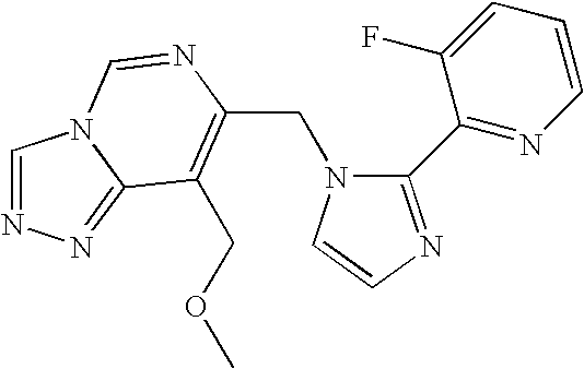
C(N1C(C2=NC=CC=C2F)=NC=C1)C1=C(COC)C2=NN=CN2C=N1
